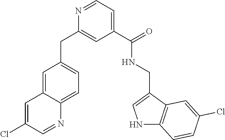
C1(C(=O)NCC2=CNC3=C2C=C(Cl)C=C3)=CC=NC(CC2=CC=C3C(=C2)C=C(Cl)C=N3)=C1
